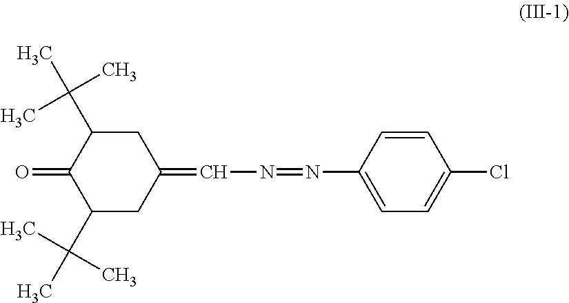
C1C(C(C)(C)C)C(=O)C(C(C)(C)C)CC1=CN=NC1=CC=C(Cl)C=C1
